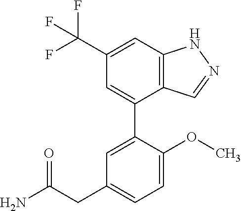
C12=C(C=C(C(F)(F)F)C=C1C1=CC(CC(N)=O)=CC=C1OC)NN=C2
